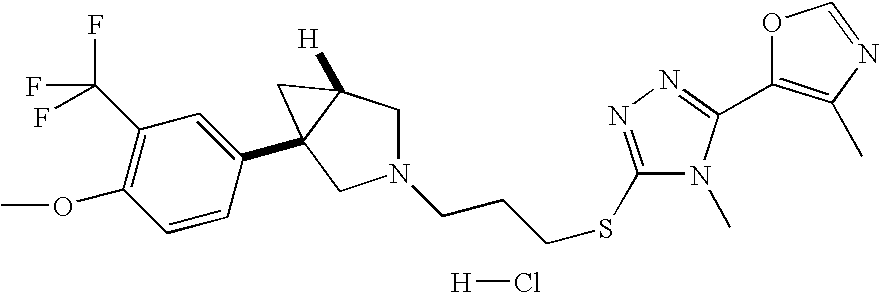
N1(CCCSC2=NN=C(C3=C(C)N=CO3)N2C)CC2([H])C(C3=CC(C(F)(F)F)=C(OC)C=C3)(C1)C2.[H]Cl
